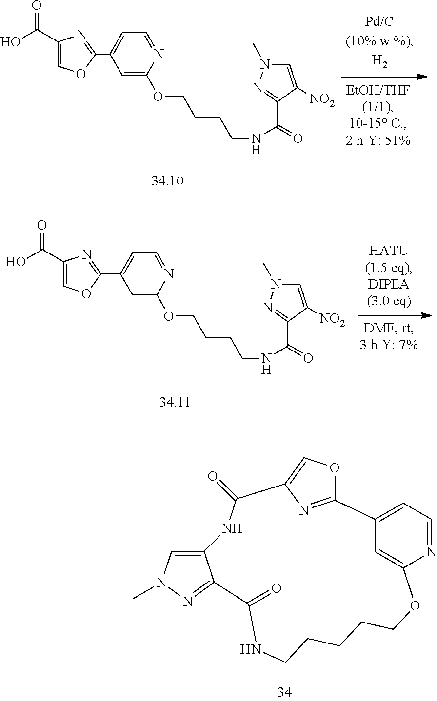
C1(OCCCCNC(C2=NN(C)C=C2[NO2])=O)=CC(C2=NC(C(O)=O)=CO2)=CC=N1.C1(OCCCCNC(C2=NN(C)C=C2[NO2])=O)=CC(C2=NC(C(O)=O)=CO2)=CC=N1.N1=CC=C2C=C1OCCCCCNC(=O)C1=NN(C)C=C1NC(=O)C1=COC2=N1
